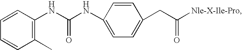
C1=CC(NC(NC2=CC=C(CC([Nle-X-Ile-Pro])=O)C=C2)=O)=C(C)C=C1
